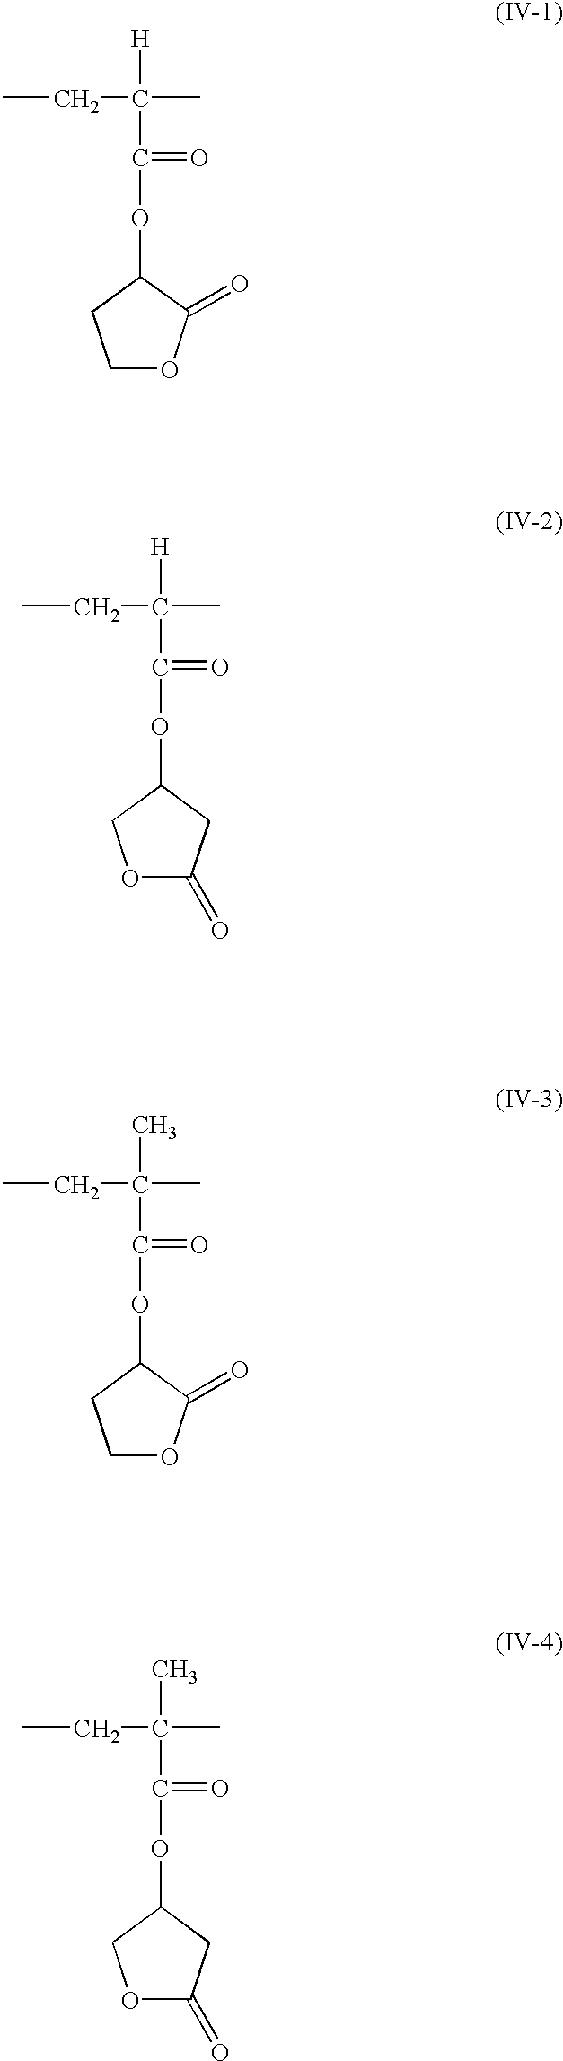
CCC(C)([H])C(OC1CCOC1=O)=O.CCC(C)([H])C(OC1COC(=O)C1)=O.CCC(C)(C)C(OC1CCOC1=O)=O.CCC(C)(C)C(OC1COC(=O)C1)=O
